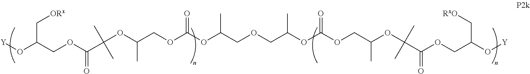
[Y]OC(COC(=O)C(OC(COC(OC(COCC(OC(OCC(OC(C(OCC(O[Y])C[RxO])=O)(C)C)C)=O)C)C)=O)C)(C)C)C[ORx]
